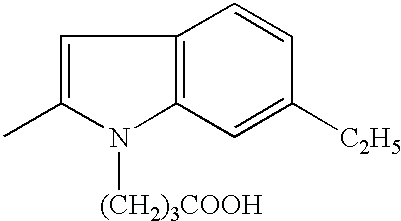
C1=C(C)N([(CH2)3COOH])C2=C1C=CC([C2H5])=C2
